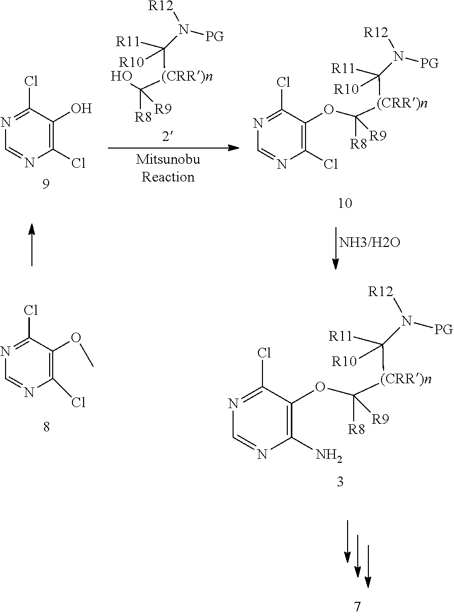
C1(Cl)=C(OC([R8])([R9])[(CRR)n]C([R10])([R11])N([R12])[PG])C(Cl)=NC=N1.OC([R8])([R9])[(CRR)n]C([R10])([R11])N([R12])[PG].C1(Cl)=C(O)C(Cl)=NC=N1.C1(N)=C(OC([R8])([R9])[(CRR)n]C([R10])([R11])N([R12])[PG])C(Cl)=NC=N1.C1(Cl)=C(OC)C(Cl)=NC=N1
